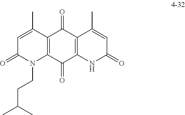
C1=C(C)C2=C(N(CCC(C)C)C1=O)C(=O)C1=C(C2=O)C(C)=CC(=O)N1
